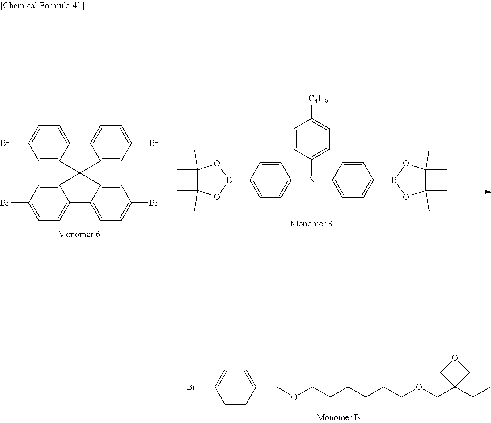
O(CCCCCCOCC1(CC)COC1)CC1=CC=C(Br)C=C1.C1=CC(B2OC(C)(C)C(C)(C)O2)=CC=C1N(C1=CC=C(B2OC(C)(C)C(C)(C)O2)C=C1)C1=CC=C([C4H9])C=C1.C1=C2C(=CC=C1Br)C1=CC=C(Br)C=C1C21C2=CC(Br)=CC=C2C2=CC=C(Br)C=C21
